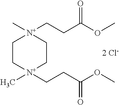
C1C[N+](C)(CCC(OC)=O)CC[N+]1(C)CCC(OC)=O
